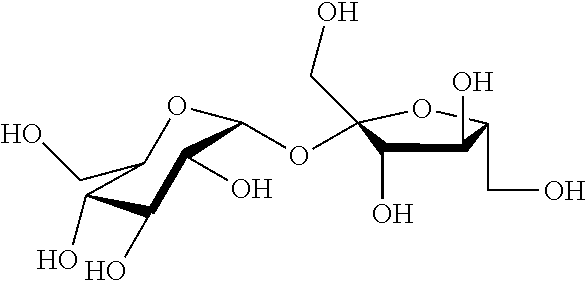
C1(O)C(CO)OC(CO)(OC2OC(CO)C(O)C(O)C2O)C1O
